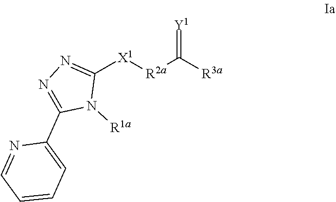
C1([X1][R2a]C([R3a])=[Y1])=NN=C(C2=CC=CC=N2)N1[R1a]
